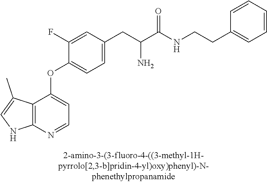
C1(F)=CC(CC(C(NCCC2=CC=CC=C2)=O)N)=CC=C1OC1=CC=NC2=C1C(C)=CN2
